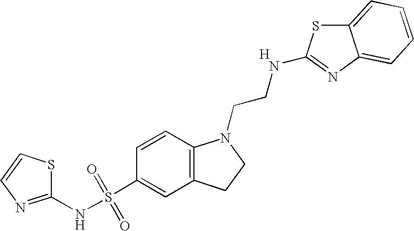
C1=CC2=C(C=C1S(NC1=NC=CS1)(=O)=O)CCN2CCNC1=NC2=CC=CC=C2S1.[H]
